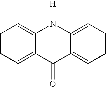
C12=CC=CC=C1N([H])C1=CC=CC=C1C2=O
